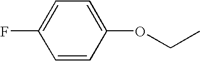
C1=CC(OCC)=CC=C1F
